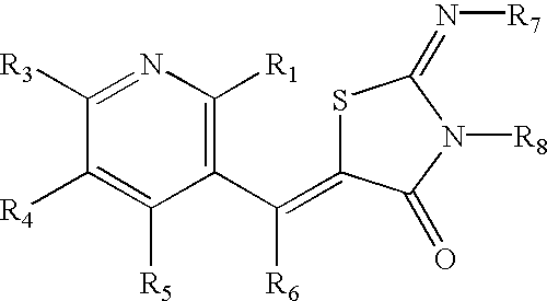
S1C(=C([R6])C2=C([R1])N=C([R3])C([R4])=C2[R5])C(=O)N([R8])C1=N[R7]
